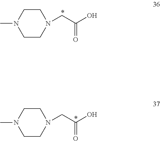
C1CN(C)CCN1CC(O)=O.C1CN(C)CCN1CC(O)=O
